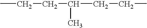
CCCC(CCC)C
